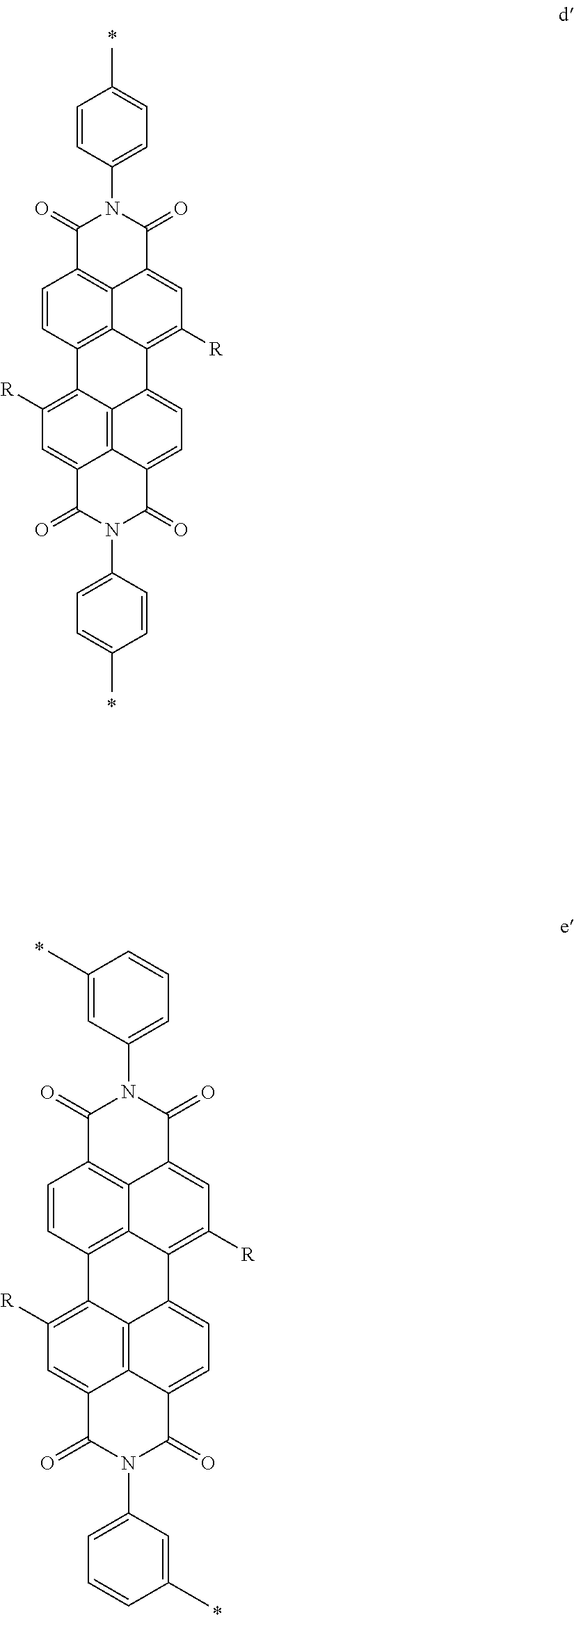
C12=CC([R])=C3C4=C1C(=CC=C4C1=C([R])C=C4C5=C(C=CC3=C15)C(=O)N(C1=CC=C(C)C=C1)C4=O)C(=O)N(C1=CC=C(C)C=C1)C2=O.C12=CC([R])=C3C4=C1C(=CC=C4C1=C([R])C=C4C5=C(C=CC3=C15)C(=O)N(C1=CC=CC(C)=C1)C4=O)C(=O)N(C1=CC=CC(C)=C1)C2=O
